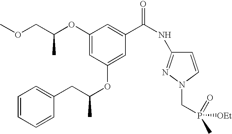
C1(OC(C)COC)=CC(OC(CC2=CC=CC=C2)C)=CC(C(NC2=NN(CP([OEt])(=O)C)C=C2)=O)=C1
